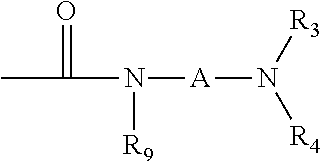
[R9]N([A]N([R3])[R4])C(=O)C
